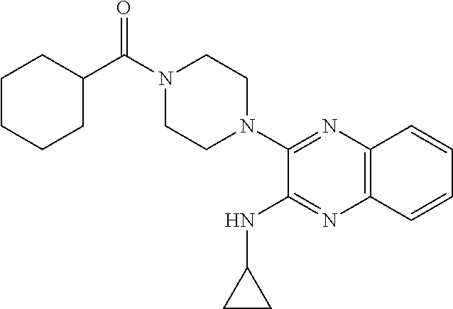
C1CCCC(C(N2CCN(C3=NC4=C(N=C3NC3CC3)C=CC=C4)CC2)=O)C1
